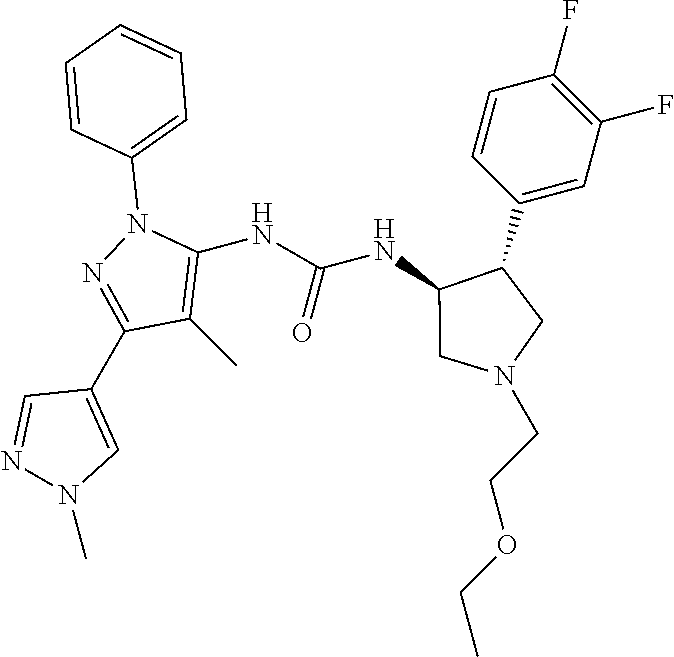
C1(C)=C(NC(=O)NC2CN(CCOCC)CC2C2=CC(F)=C(F)C=C2)N(C2=CC=CC=C2)N=C1C1=CN(C)N=C1
